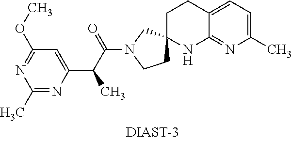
C1(C)=NC(C(C(N2CCC3(C2)CCC2=CC=C(C)N=C2N3)=O)C)=CC(OC)=N1
